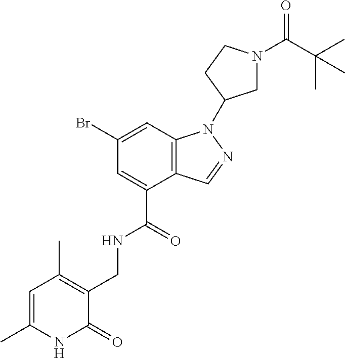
C1(Br)=CC2=C(C(C(=O)NCC3=C(C)C=C(C)NC3=O)=C1)C=NN2C1CN(C(C(C)(C)C)=O)CC1
